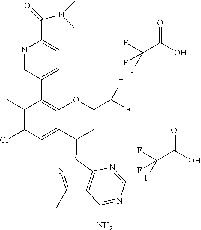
N1=CC(C2=C(OCC(F)F)C(C(C)NC3=C(C(=N)C)C(N)=NC=N3)=CC(Cl)=C2C)=CC=C1C(=O)N(C)C.O=C(O)C(F)(F)F.O=C(O)C(F)(F)F
